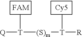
[Q][T]([(S)m][T]([R])C)C
